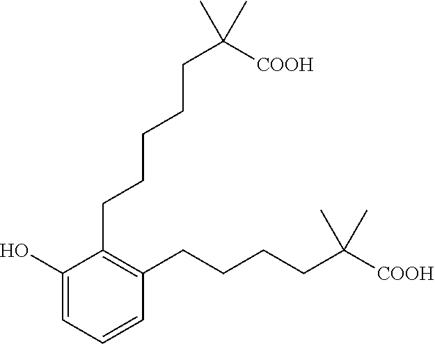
C1=C(O)C(CCCCCC(C)(C)[COOH])=C(CCCCC(C)(C)[COOH])C=C1
